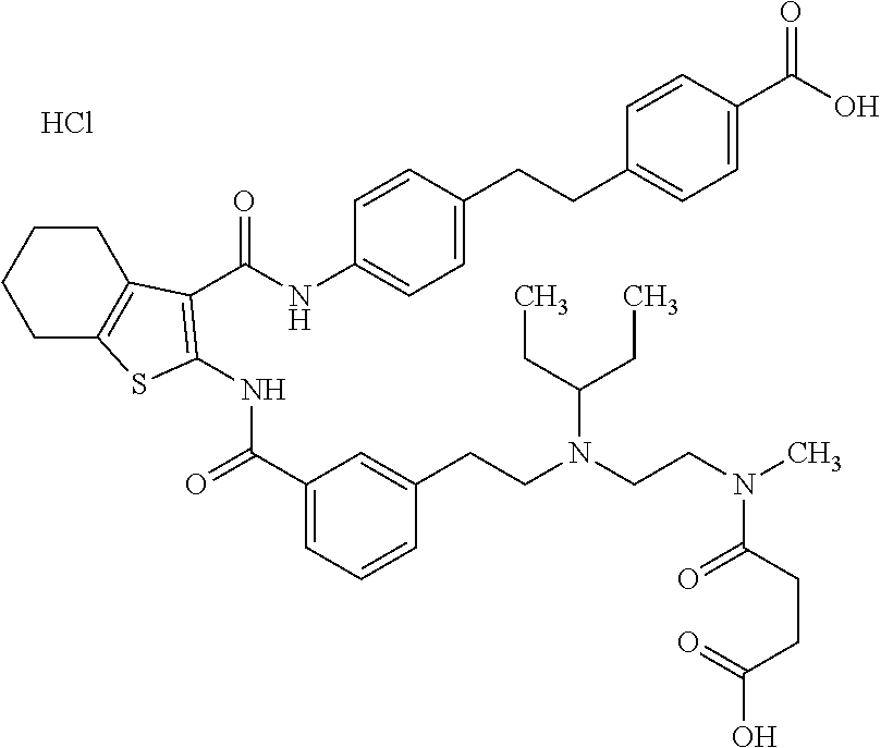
C1(C(=O)NC2=C(C(NC3=CC=C(CCC4=CC=C(C(O)=O)C=C4)C=C3)=O)C3=C(CCCC3)S2)=CC=CC(CCN(CCN(C)C(CCC(O)=O)=O)C(CC)CC)=C1.Cl
